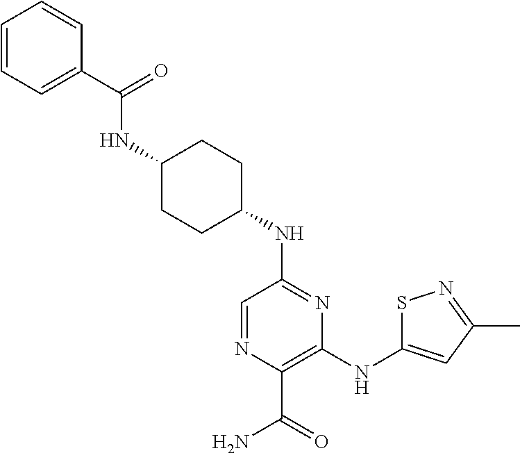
N(C1=NC(NC2=CC(C)=NS2)=C(C(N)=O)N=C1)C1CCC(NC(=O)C2=CC=CC=C2)CC1
